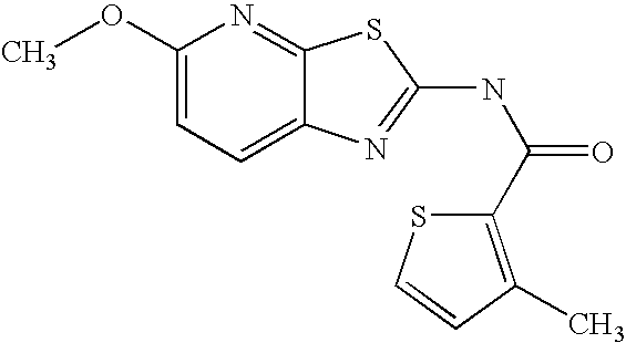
C1(OC)=CC=C2C(=N1)SC(NC(=O)C1=C(C)C=CS1)=N2
